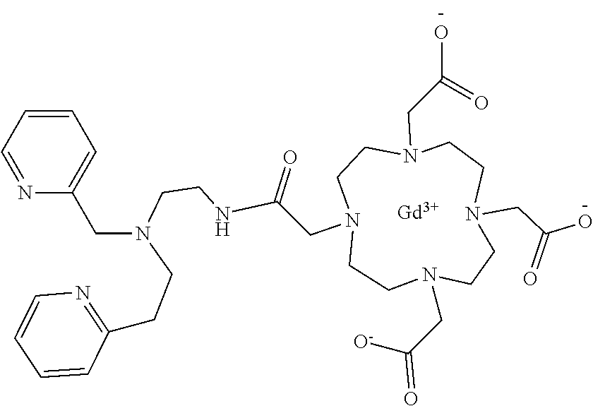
N1=CC=CC=C1CN(CCNC(CN1CCN(CC(=O)O)CCN(CC(O)=O)CCN(CC([O-])=O)CC1)=O)CCC1=NC=CC=C1.[Gd]
